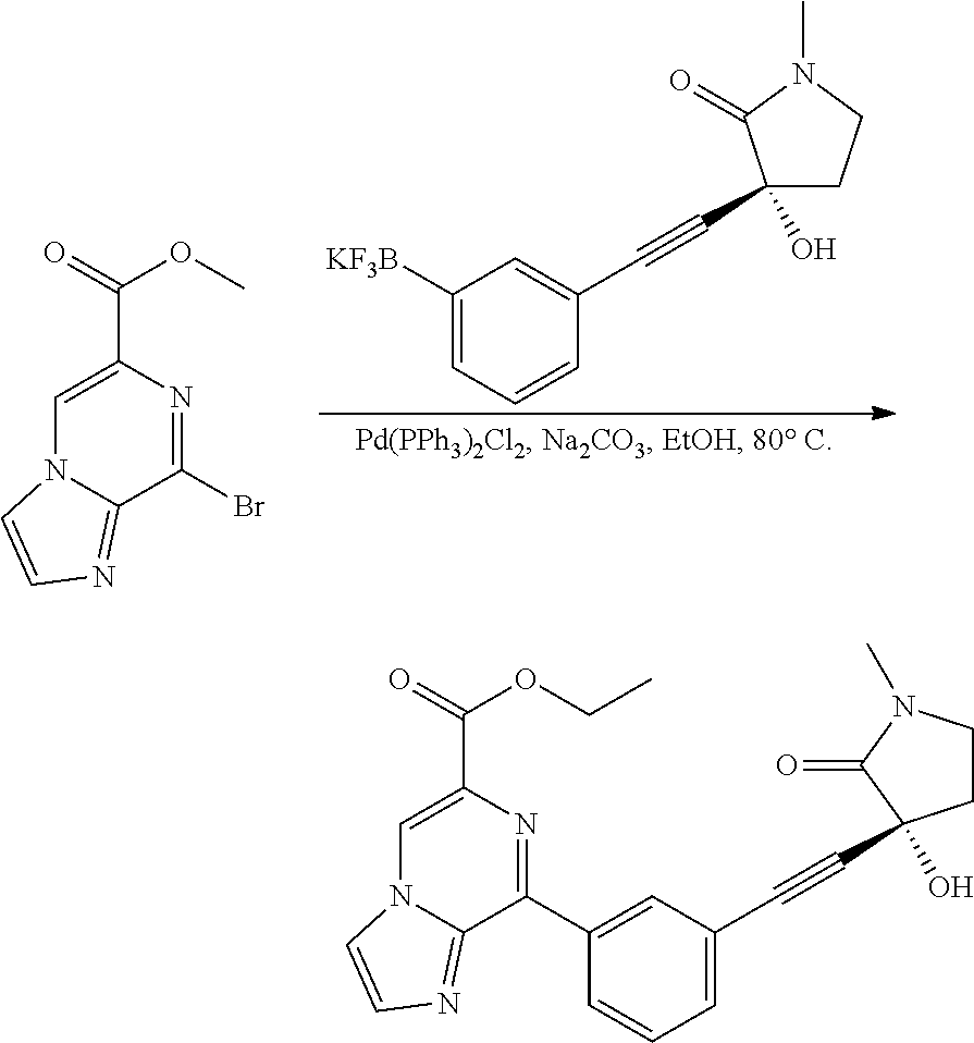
C1([KF3B])=CC=CC(C#CC2(O)CCN(C)C2=O)=C1.C(C1=CN2C(=NC=C2)C(Br)=N1)(=O)OC.C(C1=CN2C(=NC=C2)C(C2=CC(C#CC3(O)CCN(C)C3=O)=CC=C2)=N1)(=O)OCC
